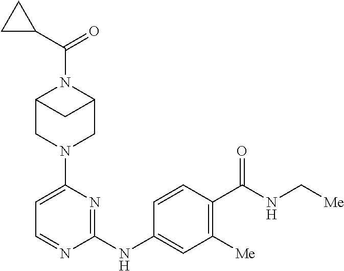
C1=C(N2CC3N(C(=O)C4CC4)C(C2)C3)N=C(NC2=CC([Me])=C(C(NC[Me])=O)C=C2)N=C1
